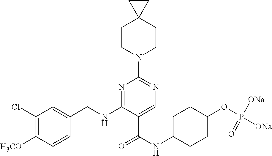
C1(Cl)=C([H3CO])C=CC(CNC2=NC(N3CCC4(CC3)CC4)=NC=C2C(NC2CCC(OP([ONa])([ONa])=O)CC2)=O)=C1
